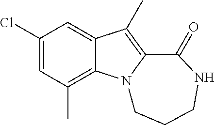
C1(Cl)=CC(C)=C2C(=C1)C(C)=C1N2CCCNC1=O
